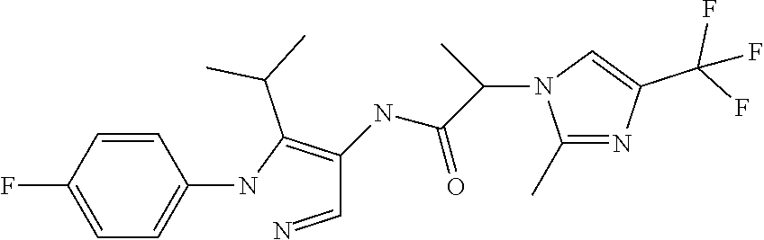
C1=C(F)C=CC(NC(=C(C=N)NC(C(N2C(C)=NC(C(F)(F)F)=C2)C)=O)C(C)C)=C1
